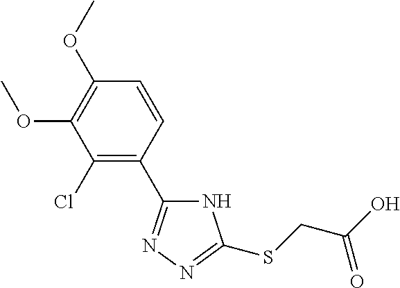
C1=CC(C2=NN=C(SCC(O)=O)N2)=C(Cl)C(OC)=C1OC
